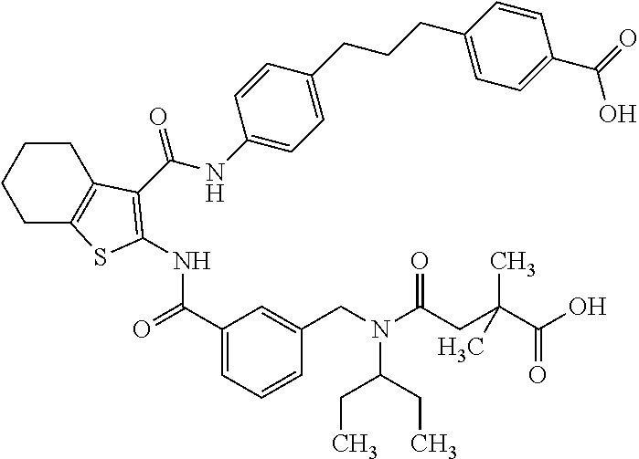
C1CC2=C(CC1)SC(NC(=O)C1=CC=CC(CN(C(CC)CC)C(=O)CC(C(O)=O)(C)C)=C1)=C2C(NC1=CC=C(CCCC2=CC=C(C(=O)O)C=C2)C=C1)=O
